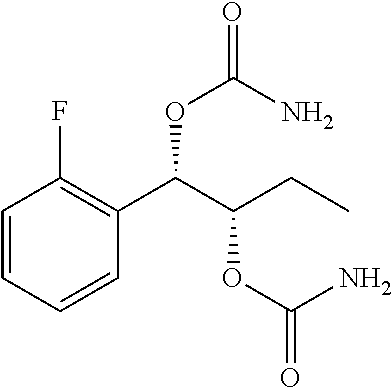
C1=CC=CC(C(C(CC)OC(=O)N)OC(=O)N)=C1F
